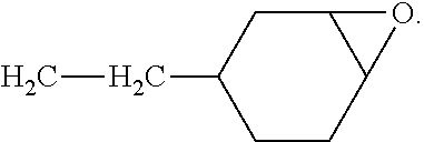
CCC1CCC2C(C1)O2
